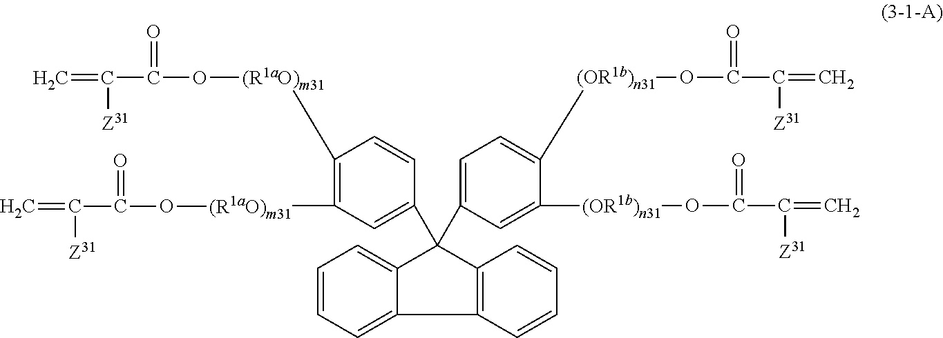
C12=CC=CC=C1C1=C(C2(C2=CC([(R1aO)m31]OC(C([Z31])=C)=O)=C([(R1aO)m31]OC(=O)C(=C)[Z31])C=C2)C2=CC=C([(OR1b)n31]OC(C([Z31])=C)=O)C([(OR1b)n31]OC(C(=C)[Z31])=O)=C2)C=CC=C1
